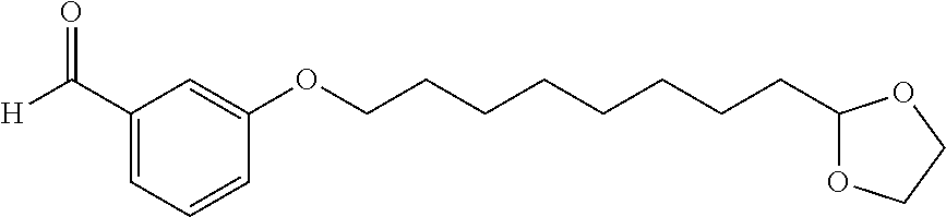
C1(C([H])=O)=CC=CC(OCCCCCCCCC2OCCO2)=C1
